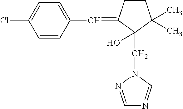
C1(C=C2CCC(C)(C)C2(CN2N=CN=C2)O)=CC=C(Cl)C=C1
